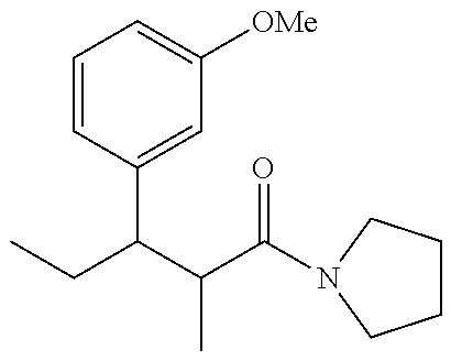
CCC(C(C(=O)N1CCCC1)C)C1=CC([OMe])=CC=C1
